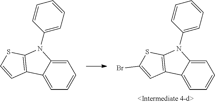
C1=C2C(=CC=C1)C1=C(N2C2=CC=CC=C2)SC=C1.C1=C2C(=CC=C1)C1=C(N2C2=CC=CC=C2)SC(Br)=C1
